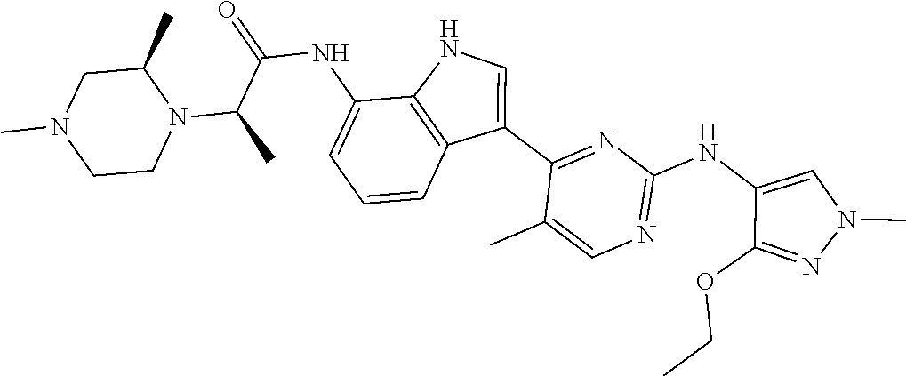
N1=C(NC2=CN(C)N=C2OCC)N=C(C2=CNC3=C2C=CC=C3NC(=O)C(C)N2C(C)CN(C)CC2)C(C)=C1
